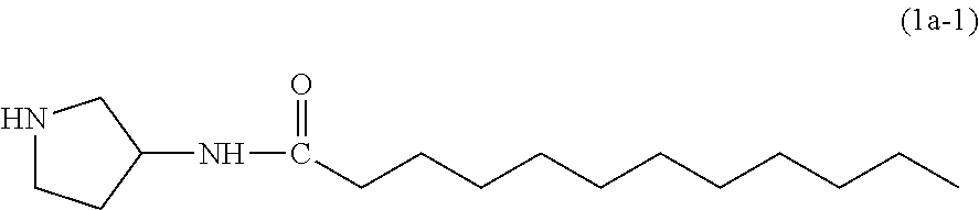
N1CCC(NC(=O)CCCCCCCCCCC)C1
